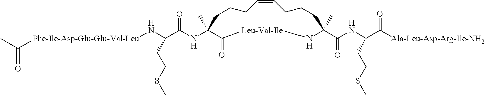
C1CCC=CCCCC(C)(C(=O)NC(C(=O)[Ala-Leu-Asp-Arg-Ile-NH2])CCSC)N[Leu-Val-Ile]C(=O)C1(C)NC(C(CCSC)N[Phe-Ile-Asp-Glu-Glu-Val-Leu]C(C)=O)=O
